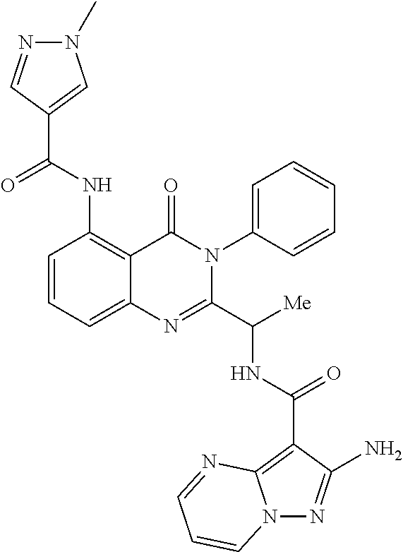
C12=CC=CC(NC(C3=CN(C)N=C3)=O)=C1C(=O)N(C1=CC=CC=C1)C(C([Me])NC(C1=C3N(N=C1N)C=CC=N3)=O)=N2
